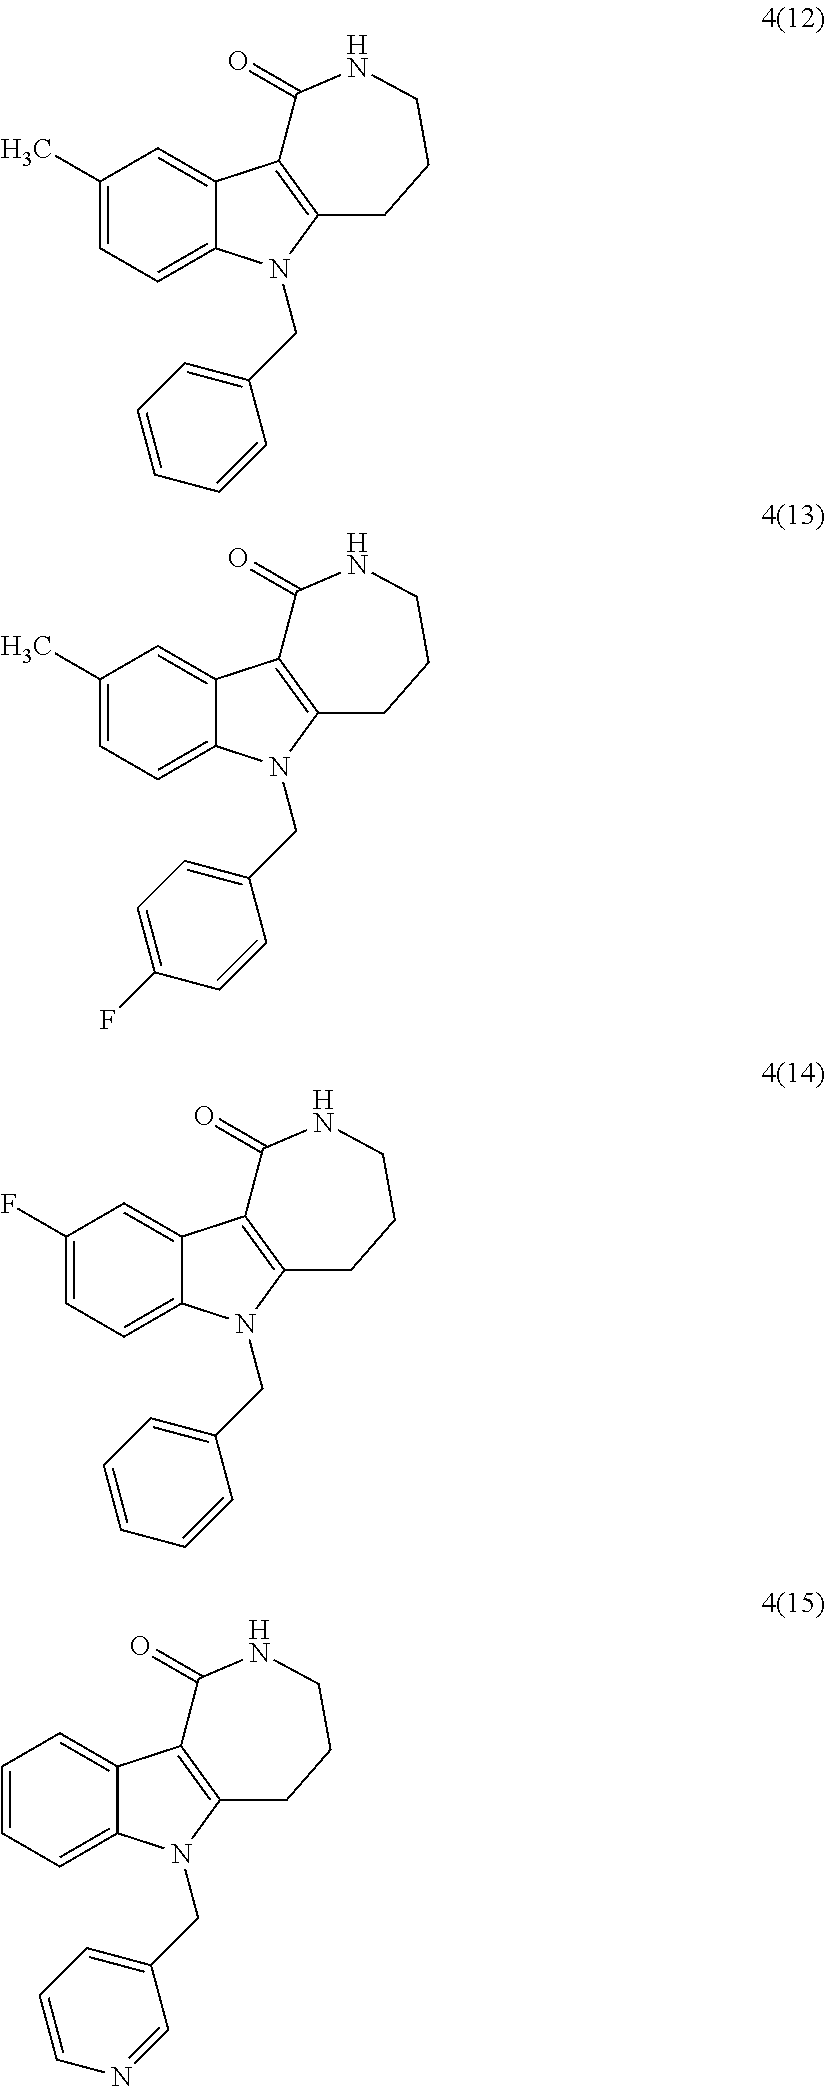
C1(C)=CC=C2C(=C1)C1=C(N2CC2=CC=CC=C2)CCCNC1=O.C1(C)=CC=C2C(=C1)C1=C(N2CC2=CC=C(F)C=C2)CCCNC1=O.C1(F)=CC=C2C(=C1)C1=C(N2CC2=CC=CC=C2)CCCNC1=O.C1=CC=C2C(=C1)C1=C(N2CC2=CC=CN=C2)CCCNC1=O
